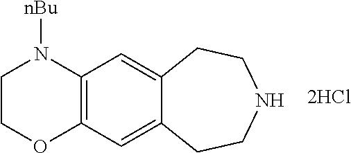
C1COC2=C(N1[nBu])C=C1C(=C2)CCNCC1.[2HCl]
